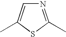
N1=C(C)SC(C)=C1
